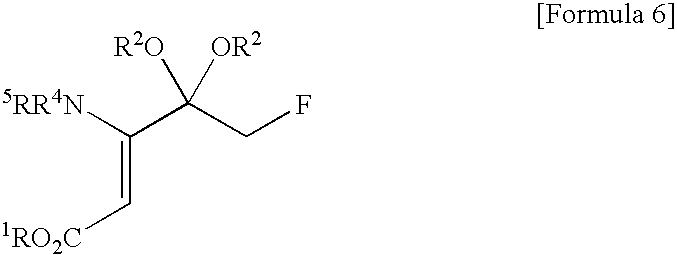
[5RR4N]C(C(CF)([R2O])[OR2])=C[1RO2C]
